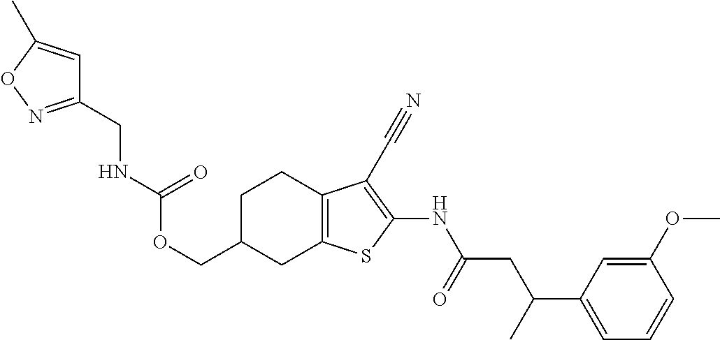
C(C1CC2=C(CC1)C(C#N)=C(NC(CC(C1=CC=CC(OC)=C1)C)=O)S2)OC(=O)NCC1=NOC(C)=C1
